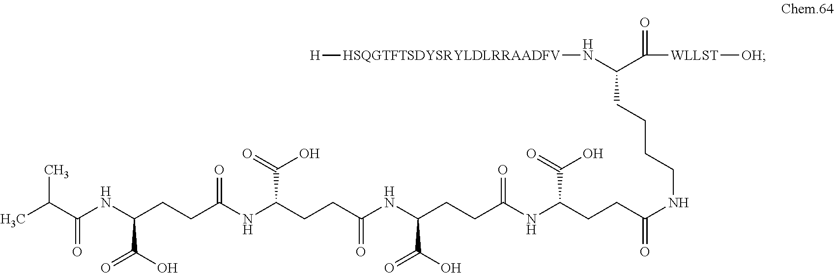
C(NC(CCC(NC(CCC(NC(CCC(NC(CCC(NCCCCC(C([WLLST][OH])=O)N[HSQGTFTSDYSRYLDLRRAADFV][H])=O)C(O)=O)=O)C(O)=O)=O)C(O)=O)=O)C(O)=O)(C(C)C)=O
